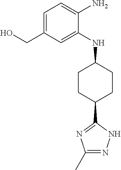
C1CC(C2=NC(C)=NN2)CCC1NC1=CC(CO)=CC=C1N
